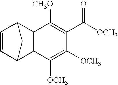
C1=CC2C3=C(C1C2)C([OCH3])=C([OCH3])C(C([OCH3])=O)=C3[CH3O]
